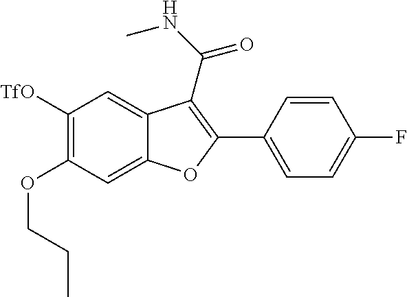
C12=CC([TfO])=C(OCCC)C=C1OC(C1=CC=C(F)C=C1)=C2C(NC)=O
